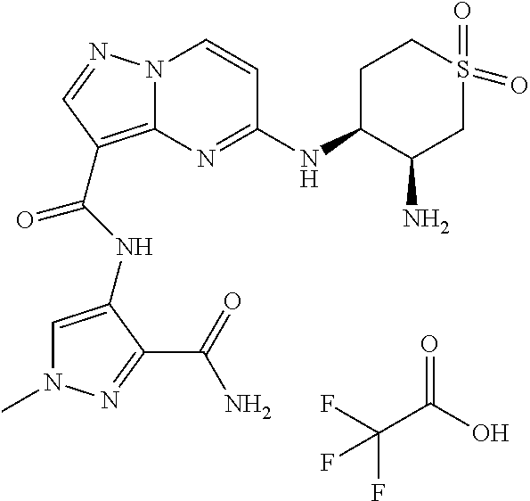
N1(C)C=C(NC(=O)C2=C3N(C=CC(NC4C(N)CS(=O)(=O)CC4)=N3)N=C2)C(C(=O)N)=N1.O=C(O)C(F)(F)F
